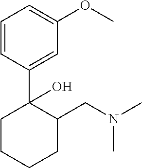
C1=CC(C2(O)CCCCC2CN(C)C)=CC(OC)=C1
